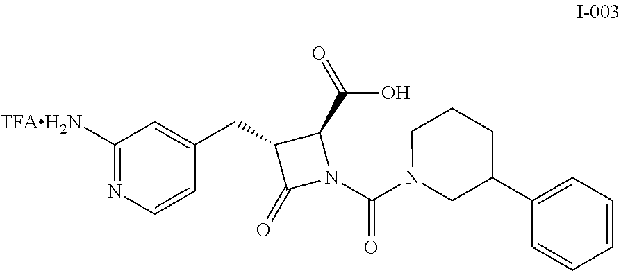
N1=C([TFAH2N])C=C(CC2C(C(=O)O)N(C(N3CC(C4=CC=CC=C4)CCC3)=O)C2=O)C=C1
